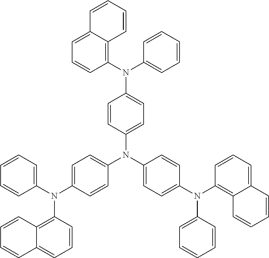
C1(N(C2=CC=C(N(C3=CC=C(N(C4=C5C(=CC=C4)C=CC=C5)C4=CC=CC=C4)C=C3)C3=CC=C(N(C4=CC=CC=C4)C4=C5C(=CC=C4)C=CC=C5)C=C3)C=C2)C2=CC=CC=C2)=C2C(=CC=C1)C=CC=C2
